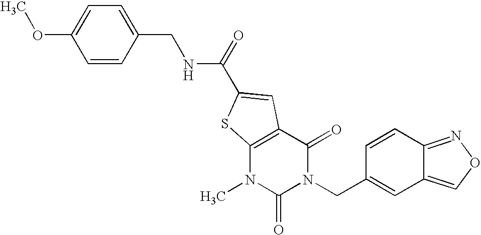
C1=C(OC)C=CC(CNC(=O)C2=CC3=C(N(C)C(=O)N(CC4=CC5=CON=C5C=C4)C3=O)S2)=C1
